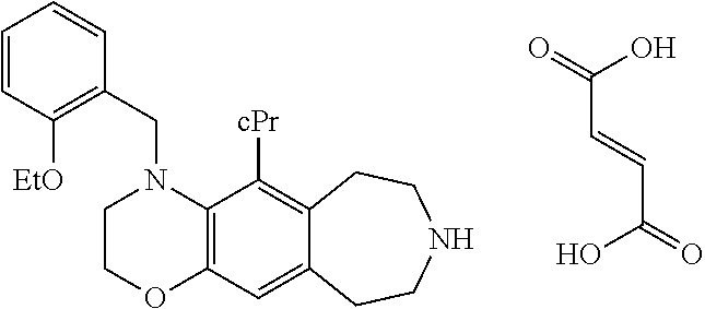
C(C=CC(=O)O)(=O)O.C1COC2=C(N1CC1=C([EtO])C=CC=C1)C([cPr])=C1C(=C2)CCNCC1
